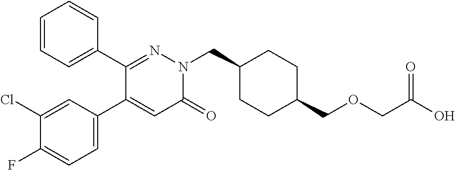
C1=CC=C(C2=NN(CC3CCC(COCC(O)=O)CC3)C(=O)C=C2C2=CC=C(F)C(Cl)=C2)C=C1
